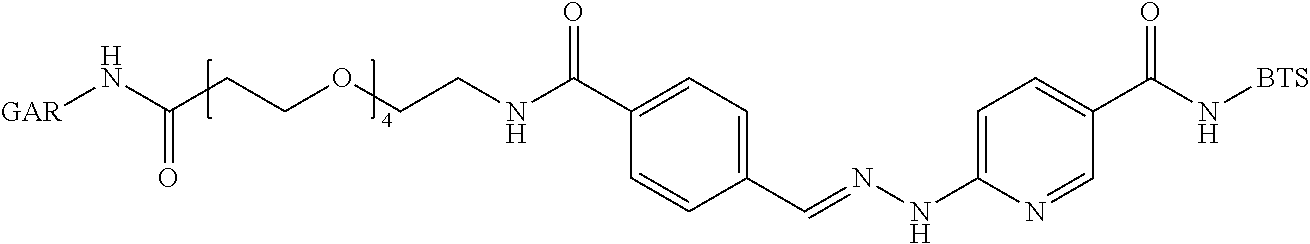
C1(C(NCCOCCC(N[GAR])=O)=O)=CC=C(C=NNC2=CC=C(C(N[BTS])=O)C=N2)C=C1
